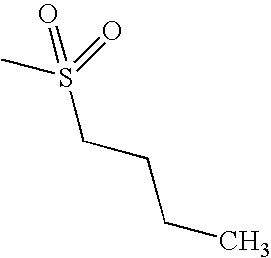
CS(=O)(CCCC)=O
